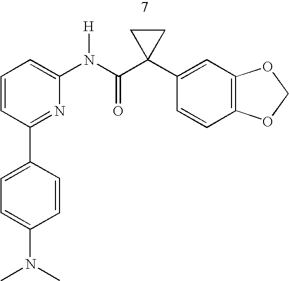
C1(N(C)C)=CC=C(C2=NC(N(C(C3(C4=CC5=C(C=C4)OCO5)CC3)=O)[H])=CC=C2)C=C1
